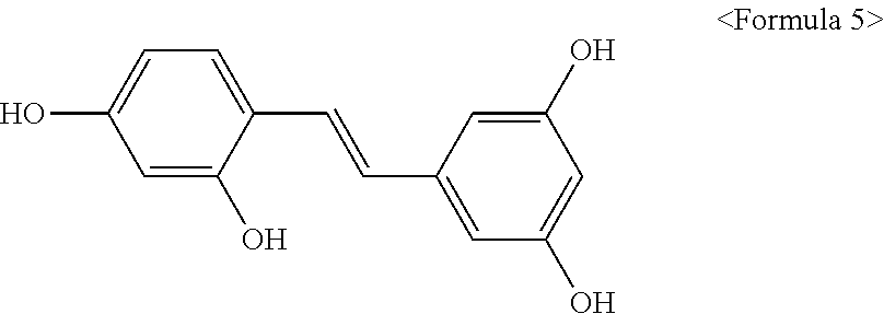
C(C1=CC=C(O)C=C1O)=CC1=CC(O)=CC(O)=C1
